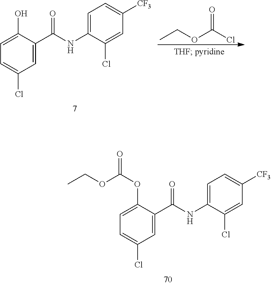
C1=C(OC(OCC)=O)C(C(NC2=CC=C([CF3])C=C2Cl)=O)=CC(Cl)=C1.C1=C(O)C(C(NC2=CC=C([CF3])C=C2Cl)=O)=CC(Cl)=C1.O(C(Cl)=O)CC
